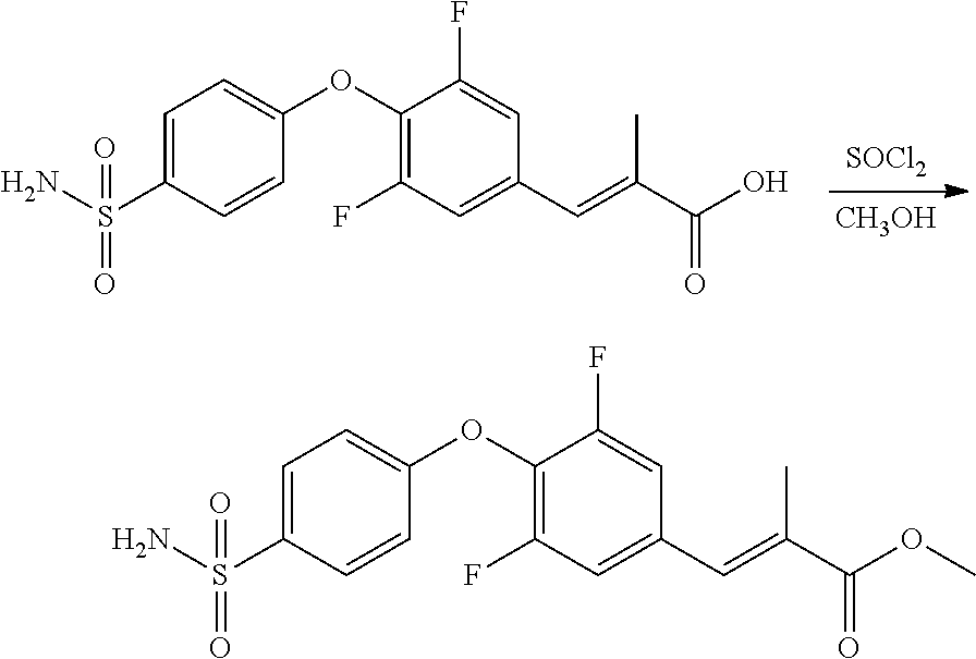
[SOCl2].[CH3OH].C1=C(S(N)(=O)=O)C=CC(OC2=C(F)C=C(C=C(C(O)=O)C)C=C2F)=C1.C1=C(S(N)(=O)=O)C=CC(OC2=C(F)C=C(C=C(C(OC)=O)C)C=C2F)=C1
